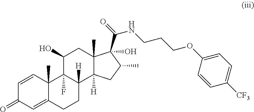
C1=CC2(C)C(=CC1=O)CCC1([H])C2(F)C(O)CC2(C)C1([H])CC(C)C2(C(=O)NCCCOC1=CC=C([CF3])C=C1)O
